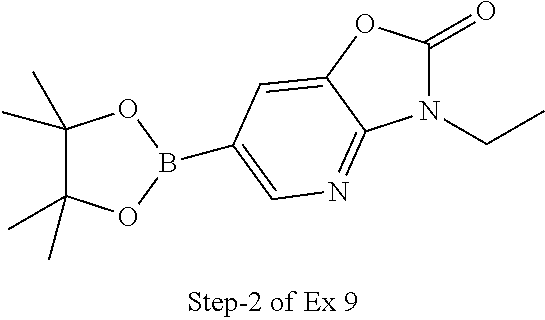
N1(CC)C(=O)OC2=CC(B3OC(C)(C)C(C)(C)O3)=CN=C12
